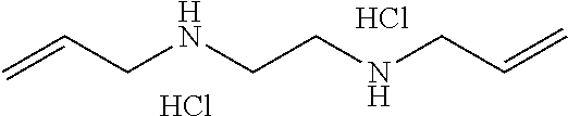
C=CCNCCNCC=C.Cl.Cl
